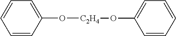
C1=CC(O[C2H4]OC2=CC=CC=C2)=CC=C1
